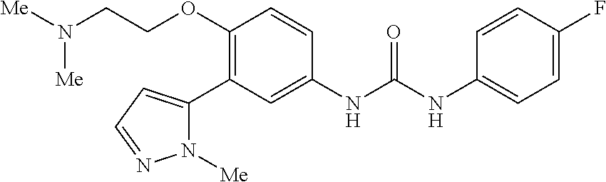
C1(OCCN([Me])[Me])=C(C2=CC=NN2[Me])C=C(NC(=O)NC2=CC=C(F)C=C2)C=C1
